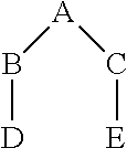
B([A]C[E])[D]
